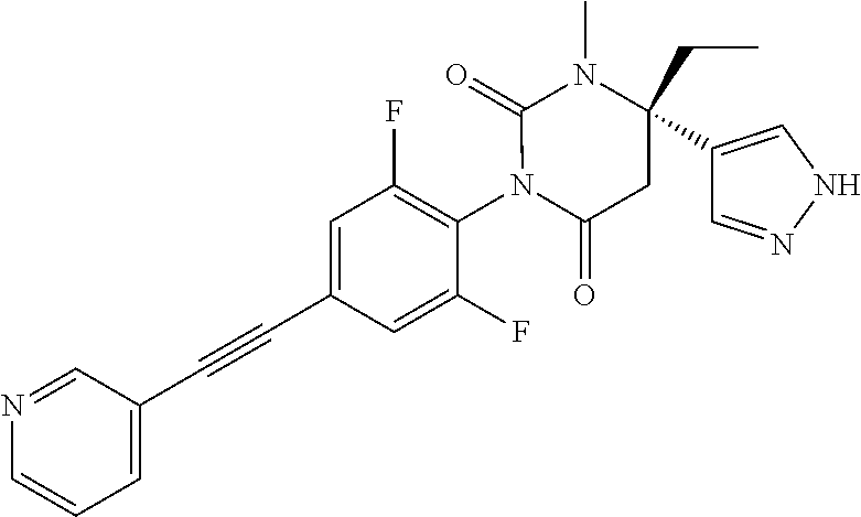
N1=CC(C#CC2=CC(F)=C(N3C(=O)CC(C4=CNN=C4)(CC)N(C)C3=O)C(F)=C2)=CC=C1
